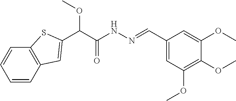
O=C(C(OC)C1=CC2=C(C=CC=C2)S1)NN=CC1=CC(OC)=C(OC)C(OC)=C1
